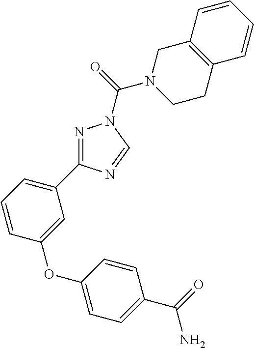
N1=C(C2=CC=CC(OC3=CC=C(C(=O)N)C=C3)=C2)N=CN1C(=O)N1CCC2=C(C1)C=CC=C2
